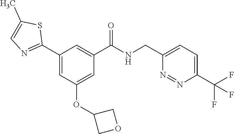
C1(C2=NC=C(C)S2)=CC(OC2COC2)=CC(C(NCC2=CC=C(C(F)(F)F)N=N2)=O)=C1
